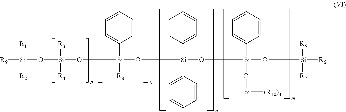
[R9][Si]([R1])([R2])O[Si]([R3])([R4])O[Si](C1=CC=CC=C1)([R8])O[Si](C1=CC=CC=C1)(C1=CC=CC=C1)O[Si](C1=CC=CC=C1)(O[Si][(R10)3])O[Si]([R5])([R7])[R6]
